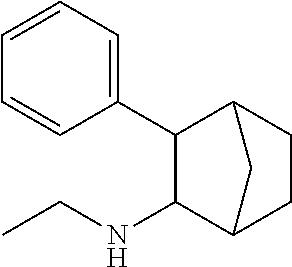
C1(NCC)C2CCC(C1C1=CC=CC=C1)C2
